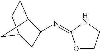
O1CCNC1=NC1C2CC(C1)CC2
